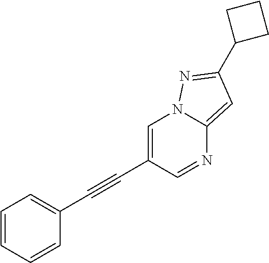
C1=C(C#CC2=CC=CC=C2)C=NC2=CC(C3CCC3)=NN12
